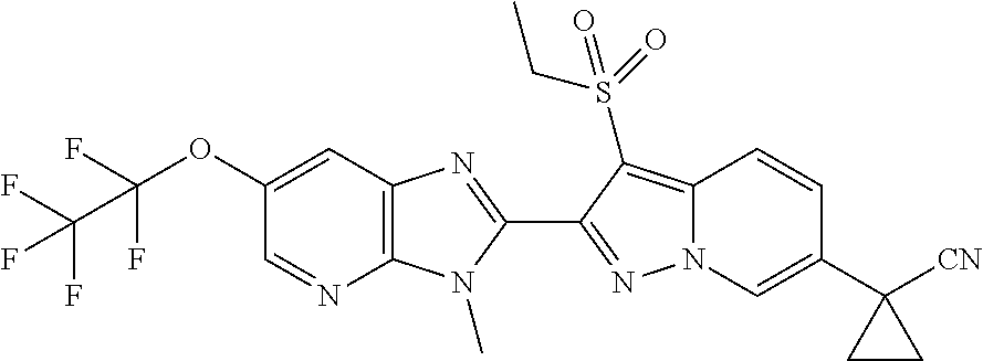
C1(C2=NN3C(=C2S(=O)(CC)=O)C=CC(C2([CN])CC2)=C3)=NC2=C(N1C)N=CC(OC(F)(F)C(F)(F)F)=C2
